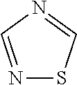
N1=CN=CS1
